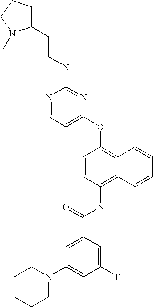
N1=CC=C(OC2=C3C(=C(NC(C4=CC(N5CCCCC5)=CC(F)=C4)=O)C=C2)C=CC=C3)N=C1NCCC1CCCN1C
